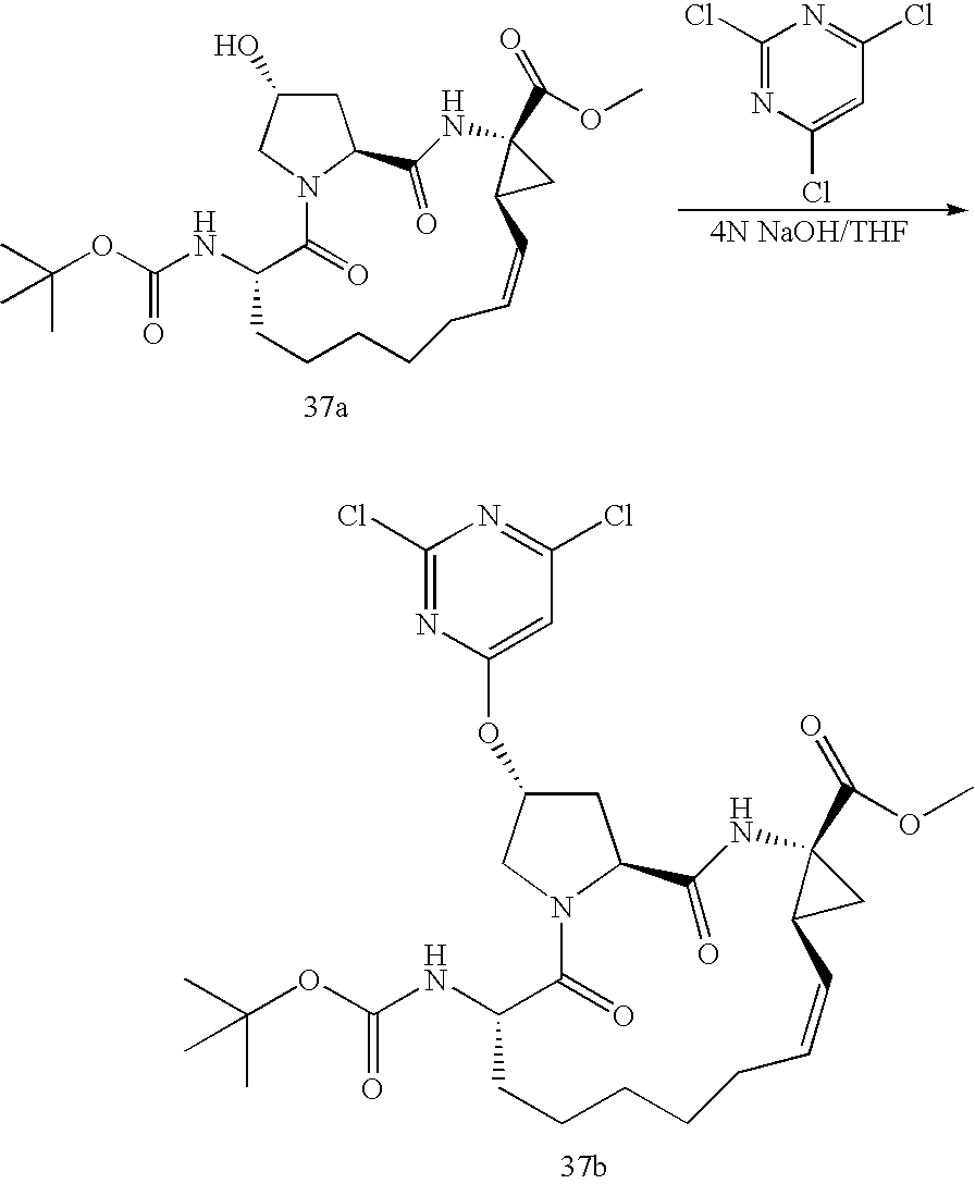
C1(Cl)=NC(Cl)=CC(Cl)=N1.C(OC(NC1C(=O)N2C(CC(O)C2)C(=O)NC2(C(OC)=O)C(C2)C=CCCCCC1)=O)(C)(C)C.C(OC(NC1C(=O)N2C(CC(OC3=CC(Cl)=NC(Cl)=N3)C2)C(=O)NC2(C(OC)=O)C(C2)C=CCCCCC1)=O)(C)(C)C
